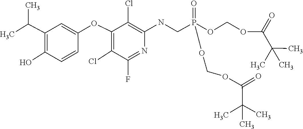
C(C(C)(C)C)(OCOP(OCOC(C(C)(C)C)=O)(=O)CNC1=C(Cl)C(OC2=CC(C(C)C)=C(O)C=C2)=C(Cl)C(F)=N1)=O
